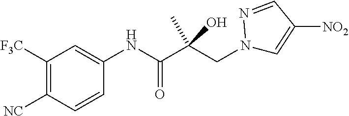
C1([F3C])=C([NC])C=CC(NC(C(CN2C=C([NO2])C=N2)(O)C)=O)=C1
